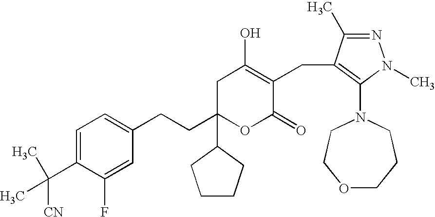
C1=C(C([CN])(C)C)C(F)=CC(CCC2(C3CCCC3)OC(=O)C(CC3=C(N4CCOCCC4)N(C)N=C3C)=C(O)C2)=C1
